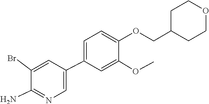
O(CC1CCOCC1)C1=CC=C(C2=CN=C(N)C(Br)=C2)C=C1OC
